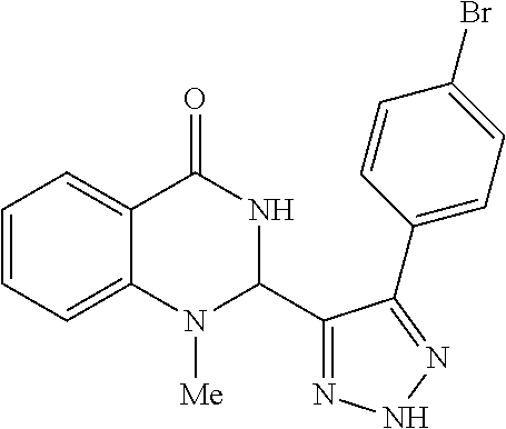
C1=CC=C2C(=C1)C(=O)NC(C1=NNN=C1C1=CC=C(Br)C=C1)N2[Me]
